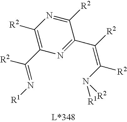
N1=C(C([R2])=C(N([R1])[R2])[R2])C([R2])=NC([R2])=C1C(=N[R1])[R2]
